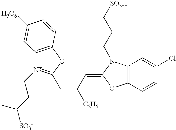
C12=C(OC(C=C(C=C3N(CCC[SO3H])C4=C(O3)C=CC(Cl)=C4)[C2H5])=[N+]1CCC([SO3-])C)C=CC([H5C6])=C2
